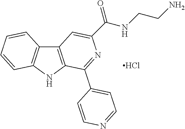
C12=C(NC3=C1C=CC=C3)C(C1=CC=NC=C1)=NC(C(NCCN)=O)=C2.Cl
